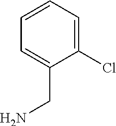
C1=CC=C(Cl)C(CN)=C1
